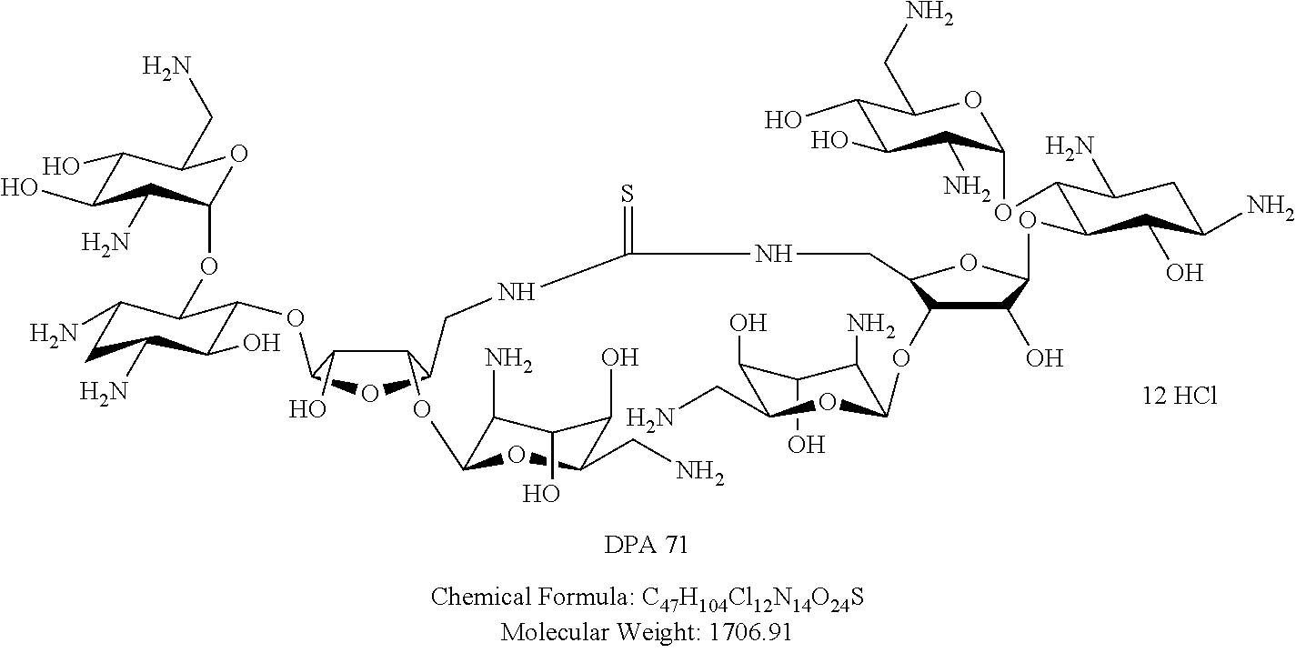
[12 HCl].C1(O)C(N)C(OC2C(O)C(OC3C(O)C(N)CC(N)C3OC3C(N)C(O)C(O)C(CN)O3)OC2CNC(=S)NCC2C(OC3C(N)C(O)C(O)C(CN)O3)C(O)C(OC3C(O)C(N)CC(N)C3OC3C(N)C(O)C(O)C(CN)O3)O2)OC(CN)C1O
